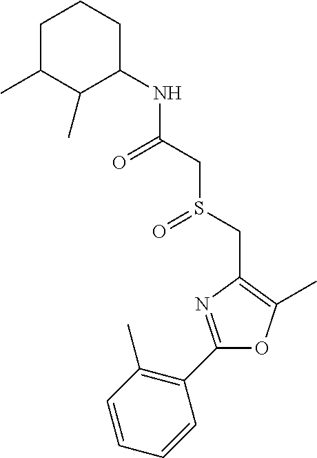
C1C(C)C(C)C(NC(CS(CC2=C(C)OC(C3=C(C)C=CC=C3)=N2)=O)=O)CC1
